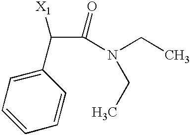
C1=CC=C(C(C(N(CC)CC)=O)[X1])C=C1
